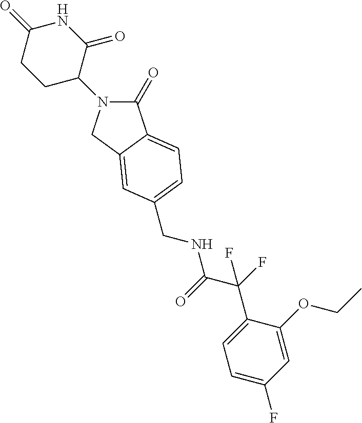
C1(=O)N(C2C(=O)NC(=O)CC2)CC2=CC(CNC(C(F)(C3=CC=C(F)C=C3OCC)F)=O)=CC=C12
